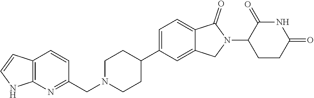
C1N(CC2=NC3=C(C=C2)C=CN3)CCC(C2=CC=C3C(=C2)CN(C2CCC(=O)NC2=O)C3=O)C1
